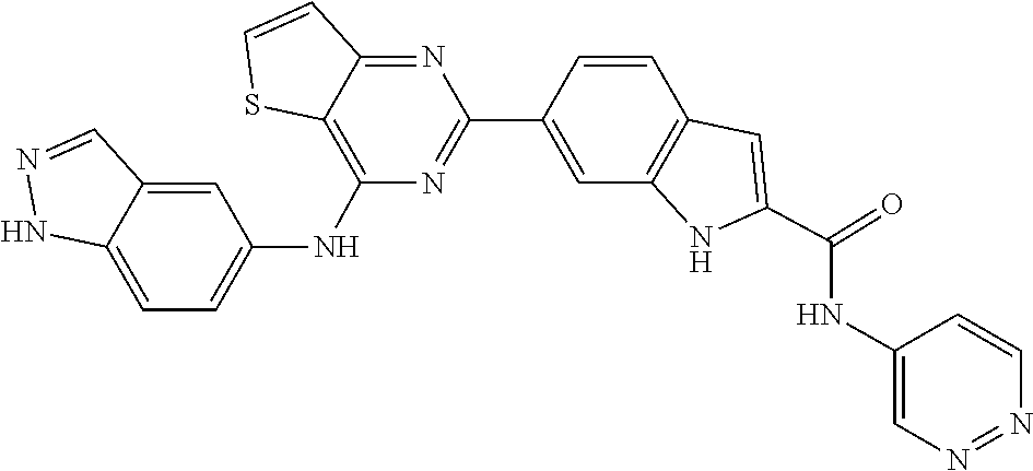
C12=NC(C3=CC4=C(C=C3)C=C(C(=O)NC3=CN=NC=C3)N4)=NC(NC3=CC=C4NN=CC4=C3)=C1SC=C2
